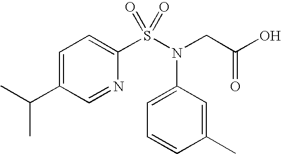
C1=C(C(C)C)C=NC(S(N(CC(O)=O)C2=CC=CC(C)=C2)(=O)=O)=C1
